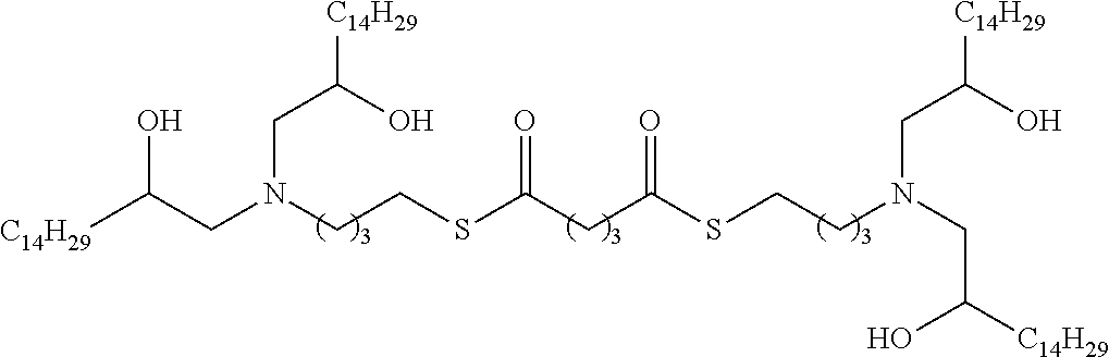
C(CN(CC(O)[C14H29])CCSC(CC(=O)SCCN(CC(O)[C14H29])CC(O)[C14H29])=O)(O)[C14H29]
